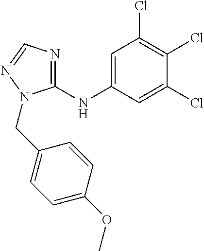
C1=C(NC2=NC=NN2CC2=CC=C(OC)C=C2)C=C(Cl)C(Cl)=C1Cl
